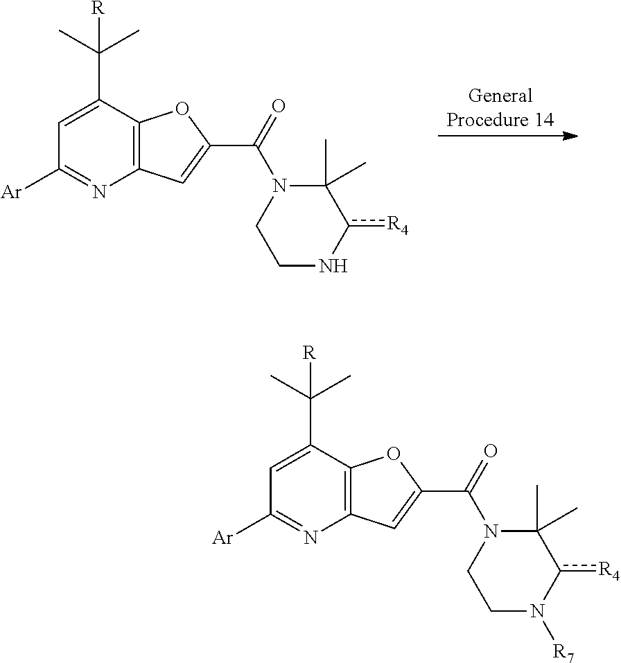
C1([Ar])=NC2=C(C(C(C)(C)[R])=C1)OC(C(N1CCNc([R4])C1(C)C)=O)=C2.[GeneralProcedure 14].C1([Ar])=NC2=C(C(C(C)(C)[R])=C1)OC(C(N1CCN([R7])c([R4])C1(C)C)=O)=C2
